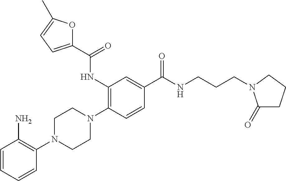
C1=CC=CC(N2CCN(C3=C(NC(C4=CC=C(C)O4)=O)C=C(C(NCCCN4C(=O)CCC4)=O)C=C3)CC2)=C1N
